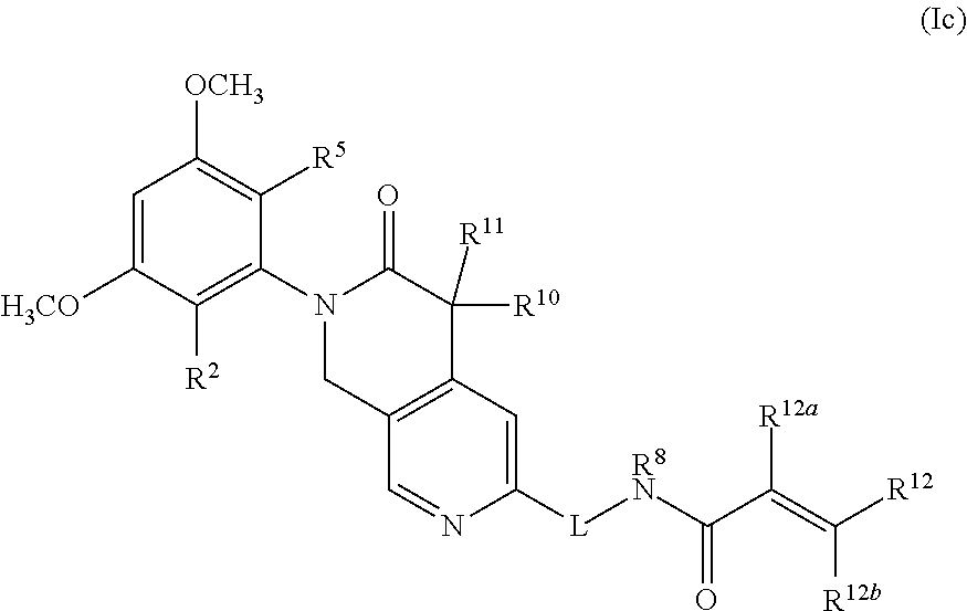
C1=C([H3CO])C([R2])=C(N2CC3=C(C([R10])([R11])C2=O)C=C([L][R8N]C(=O)C([R12a])=C([R12b])[R12])N=C3)C([R5])=C1[OCH3]
